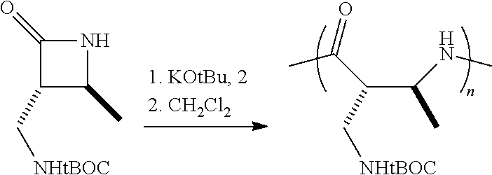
C(C(C(C)=O)C[NHtBOC])(NC)C.C1(C)C(C[NHtBOC])C(=O)N1
